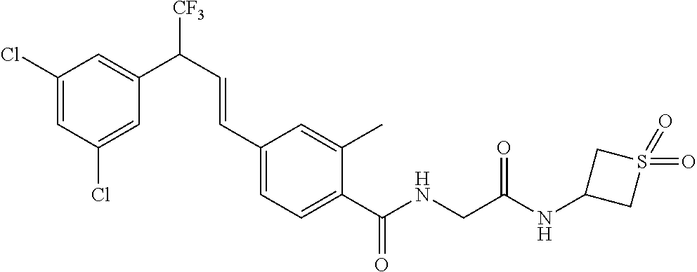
C1(Cl)=CC(Cl)=CC(C([CF3])C=CC2=CC=C(C(NCC(NC3CS(=O)(=O)C3)=O)=O)C(C)=C2)=C1
